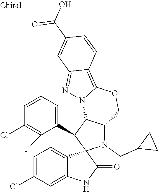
C1=C(Cl)C=C2C(=C1)C1(C(=O)N2)N(CC2CC2)C2C(C1C1=CC=CC(Cl)=C1F)N1C(=C3C(=N1)C=C(C(O)=O)C=C3)OC2
